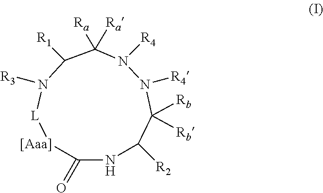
C1(=O)NC([R2])C([Rb])([Rb])N([R4])N([R4])C([Ra])([Ra])C([R1])N([R3])[L][[Aaa]]1
